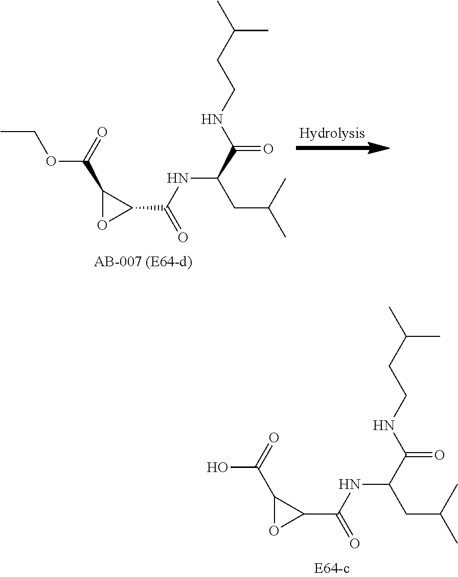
CCOC(=O)C1OC1C(NC(C(NCCC(C)C)=O)CC(C)C)=O.C(=O)(C1OC1C(NC(C(NCCC(C)C)=O)CC(C)C)=O)O
